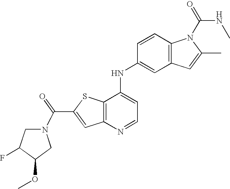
C12=C(C(NC3=CC4=C(C=C3)N(C(=O)NC)C(C)=C4)=CC=N1)SC(C(=O)N1CC(F)C(OC)C1)=C2
